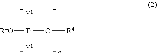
[R4O][Ti]([Y1])([Y1])O[R4]
